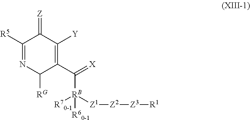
C1([R5])=NC([RG])C(C(=[X])[RB]([Z1][Z2][Z3][R1])([R70-1])[R60-1])=C([Y])C1=[Z]
